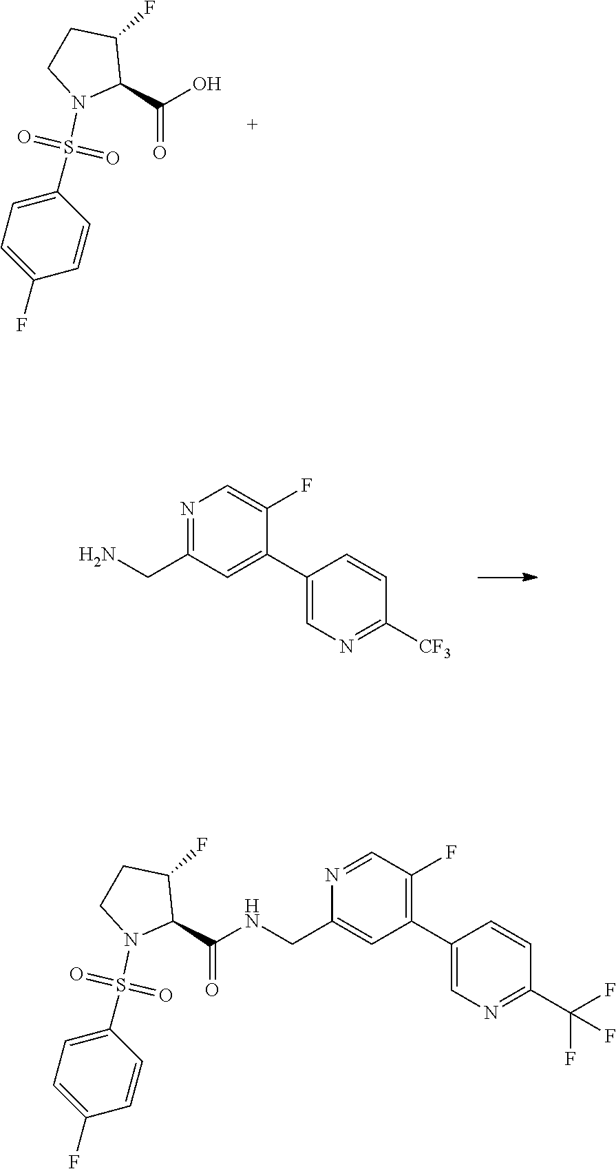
OC(C1C(F)CCN1S(C1=CC=C(F)C=C1)(=O)=O)=O.N1=C(CN)C=C(C2=CN=C([CF3])C=C2)C(F)=C1.C(C1C(F)CCN1S(C1=CC=C(F)C=C1)(=O)=O)(=O)NCC1=CC(C2=CN=C(C(F)(F)F)C=C2)=C(F)C=N1
